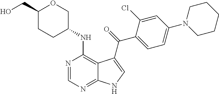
C1(N2CCCCC2)=CC=C(C(=O)C2=CNC3=NC=NC(NC4COC(CO)CC4)=C32)C(Cl)=C1
